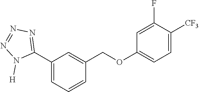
C1(C2=NN=NN2[H])=CC=CC(COC2=CC=C([CF3])C(F)=C2)=C1
